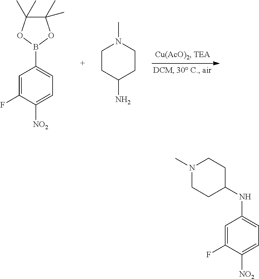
C1=C(F)C([NO2])=CC=C1B1OC(C)(C)C(C)(C)O1.C1CC(N)CCN1C.C1=C(F)C([NO2])=CC=C1NC1CCN(C)CC1
